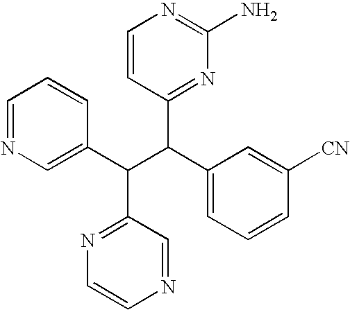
C(C(C1=CC=CC([CN])=C1)C1=NC(N)=NC=C1)(C1=CN=CC=C1)C1=NC=CN=C1
